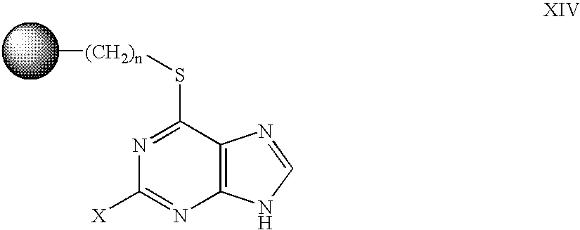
N1=C(S[(CH2)n]C)C2=C(N=C1[X])NC=N2
